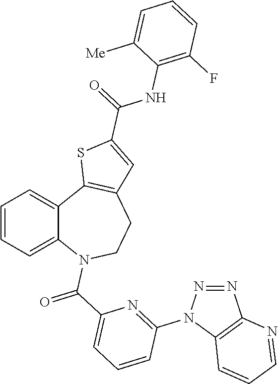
C1=CC=C2C(=C1)C1=C(CCN2C(C2=CC=CC(N3N=NC4=C3C=CC=N4)=N2)=O)C=C(C(=O)NC2=C(F)C=CC=C2[Me])S1
